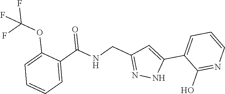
C1=C(OC(F)(F)F)C(C(NCC2=NNC(C3=CC=CN=C3O)=C2)=O)=CC=C1
